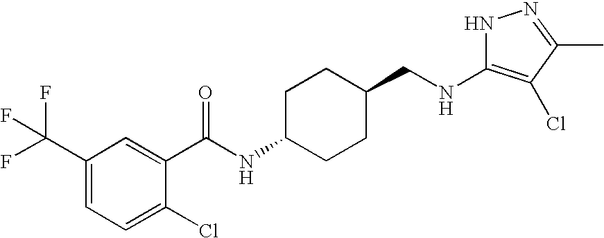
N1C(NCC2CCC(NC(=O)C3=CC(C(F)(F)F)=CC=C3Cl)CC2)=C(Cl)C(C)=N1
